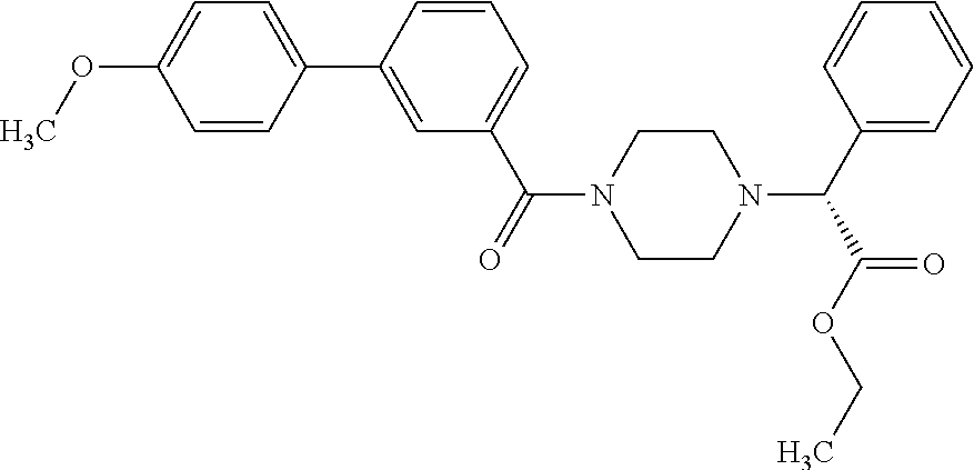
C1(C2=CC(C(=O)N3CCN(C(C4=CC=CC=C4)C(OCC)=O)CC3)=CC=C2)=CC=C(OC)C=C1
